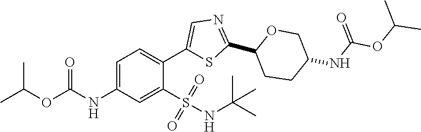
C1=C(NC(=O)OC(C)C)C=C(S(=O)(=O)NC(C)(C)C)C(C2=CN=C(C3CCC(NC(OC(C)C)=O)CO3)S2)=C1
